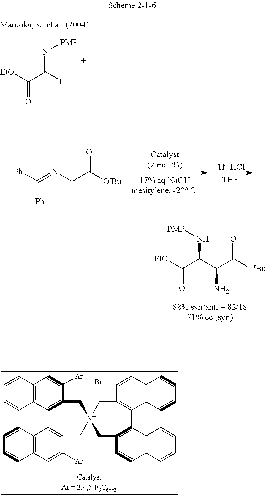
[1N HCl].[THF].[Ph]C([Ph])=NCC(=O)[OtBu].C(N[PMP])(C(=O)[EtO])C(N)C(=O)[OtBu].C(=N[PMP])([H])C([EtO])=O.C12=C(C3C(C([Ar])C1)C[N+]1(CC4=C3C3=C(C=C4[Ar])CCCC3)CC3=C(C4=C(C=C3)CCCC4)C3C4=C(CCC3C1)C=CC=C4)C=CC=C2.[Br-]
